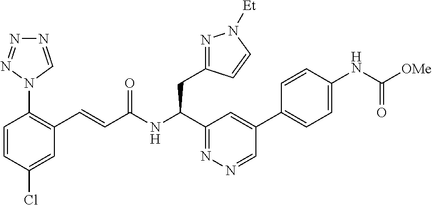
C1=C(Cl)C=CC(N2C=NN=N2)=C1C=CC(NC(C1=NN=CC(C2=CC=C(NC(=O)[OMe])C=C2)=C1)CC1=NN([Et])C=C1)=O
